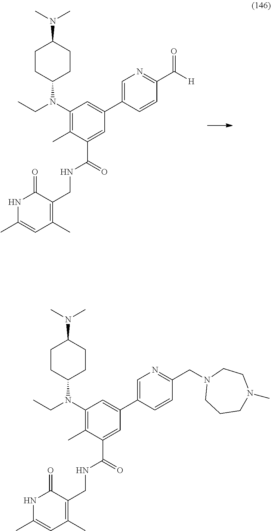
C1CC(N(C2=C(C)C(C(=O)NCC3=C(C)C=C(C)NC3=O)=CC(C3=CN=C(C(=O)[H])C=C3)=C2)CC)CCC1N(C)C.C1CC(N(C2=C(C)C(C(=O)NCC3=C(C)C=C(C)NC3=O)=CC(C3=CN=C(CN4CCCN(C)CC4)C=C3)=C2)CC)CCC1N(C)C
